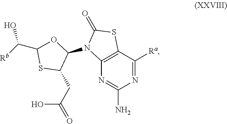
N1=C([Ra])C2=C(N=C1N)N(C1OC(C([Rb])O)SC1CC(=O)O)C(=O)S2
